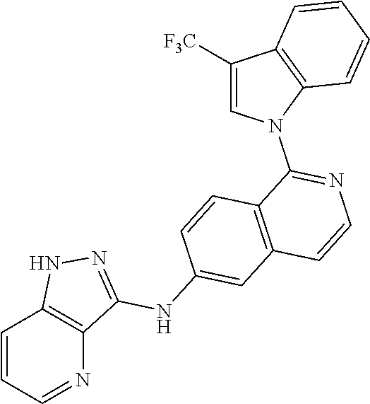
C1=CC=NC2=C1NN=C2NC1=CC2=C(C=C1)C(N1C3=C(C([F3C])=C1)C=CC=C3)=NC=C2
